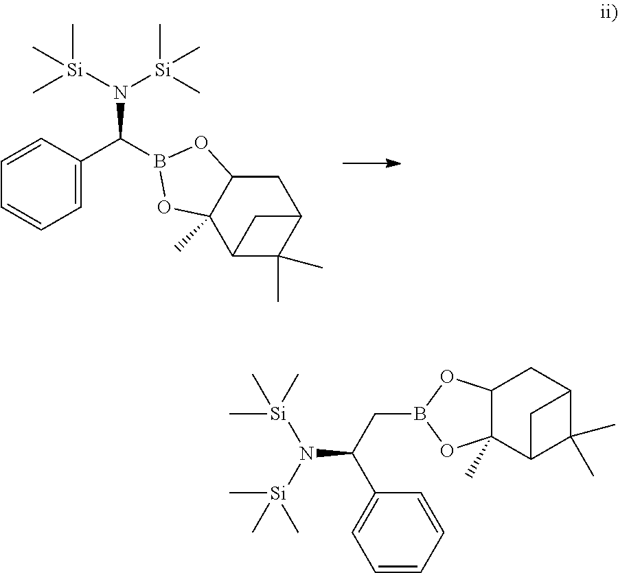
C12(C)C(OB(CC(C3=CC=CC=C3)N([Si](C)(C)C)[Si](C)(C)C)O1)CC1C(C)(C)C2C1.C1=CC(C(N([Si](C)(C)C)[Si](C)(C)C)B2OC3CC4C(C)(C)C(C3(C)O2)C4)=CC=C1
